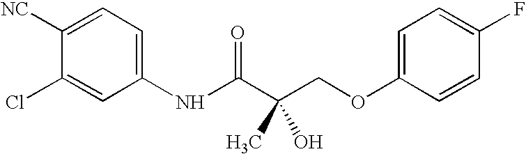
C1([NC])=CC=C(NC(C(COC2=CC=C(F)C=C2)(C)O)=O)C=C1Cl
